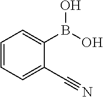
C1=CC=C(C#N)C(B(O)O)=C1
